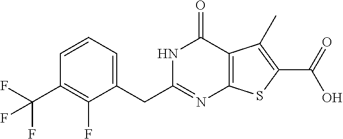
C1(CC2=NC3=C(C(=O)N2)C(C)=C(C(=O)O)S3)=CC=CC(C(F)(F)F)=C1F
